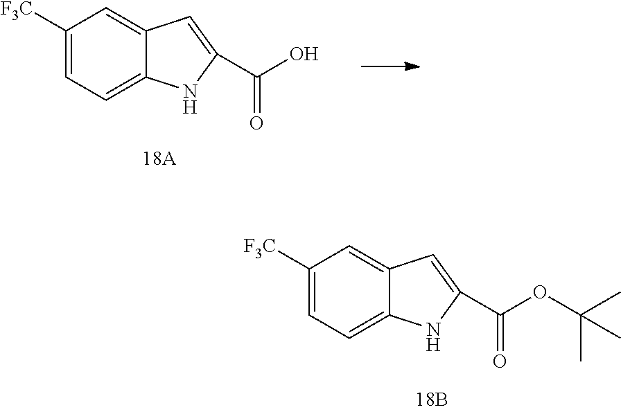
C1([F3C])=CC=C2C(=C1)C=C(C(O)=O)N2.C1([F3C])=CC=C2C(=C1)C=C(C(OC(C)(C)C)=O)N2
